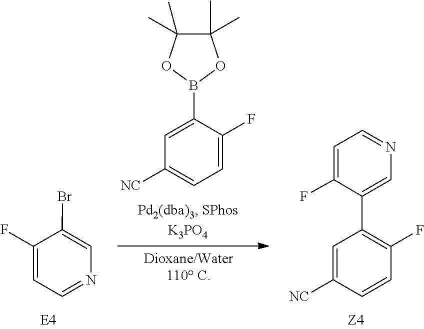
C1(F)=CC=NC=C1Br.C1=C(B2OC(C)(C)C(C)(C)O2)C(F)=CC=C1[NC].C1=C([NC])C=CC(F)=C1C1=CN=CC=C1F
